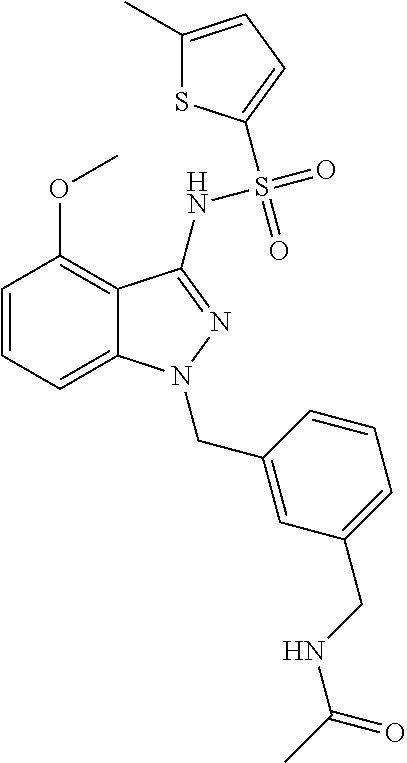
C1=CC=C2C(=C1OC)C(NS(=O)(=O)C1=CC=C(C)S1)=NN2CC1=CC(CNC(C)=O)=CC=C1
